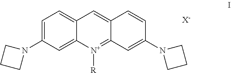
C12=CC=C(N3CCC3)C=C1[N+]([R])=C1C(=C2)C=CC(N2CCC2)=C1.[X-]
